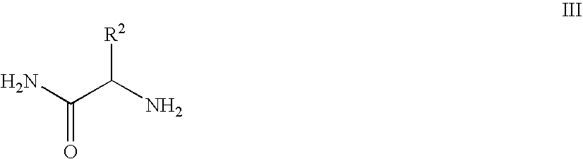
NC(C(N)[R2])=O
